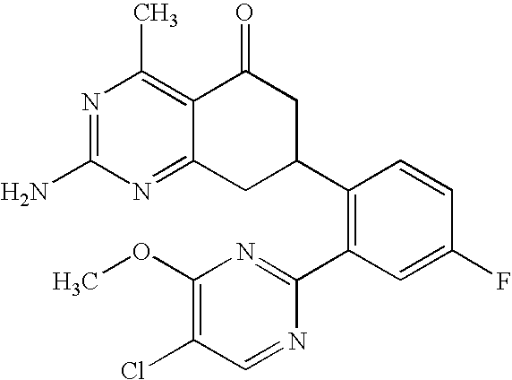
C12=C(C)N=C(N)N=C1CC(C1=C(C3=NC(OC)=C(Cl)C=N3)C=C(F)C=C1)CC2=O
